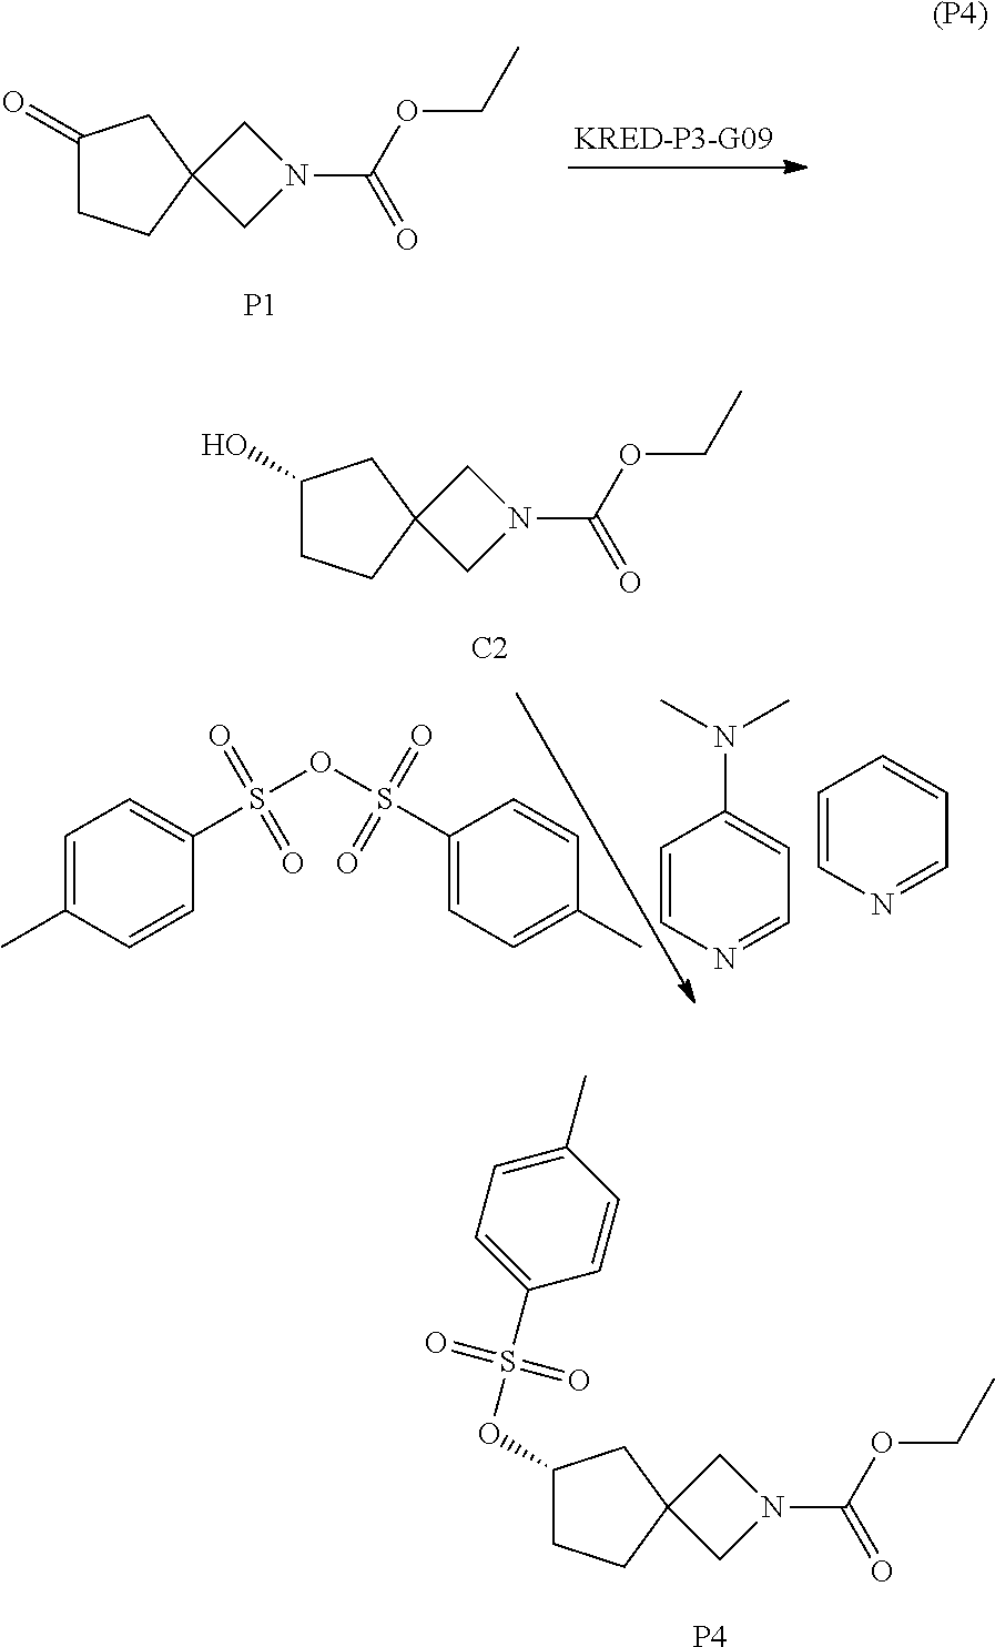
C1(O)CCC2(C1)CN(C(OCC)=O)C2.[C2].C1=CN=CC=C1N(C)C.C1=CN=CC=C1.C1=C(C)C=CC(S(OS(C2=CC=C(C)C=C2)(=O)=O)(=O)=O)=C1.C1(OS(C2=CC=C(C)C=C2)(=O)=O)CCC2(C1)CN(C(OCC)=O)C2.[P4].C1(=O)CCC2(C1)CN(C(OCC)=O)C2.[P1].[(P4)]
